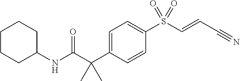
N(C(C(C1=CC=C(S(C=CC#N)(=O)=O)C=C1)(C)C)=O)C1CCCCC1
